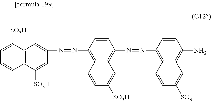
C12=C(C([SO3H])=CC(N=NC3=C4C(=C(N=NC5=C6C(=C(N)C=C5)C=C([SO3H])C=C6)C=C3)C=C([SO3H])C=C4)=C1)C=CC=C2[SO3H]
